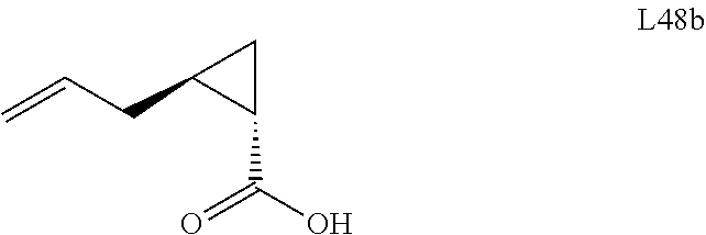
C(C1C(C(=O)O)C1)C=C
